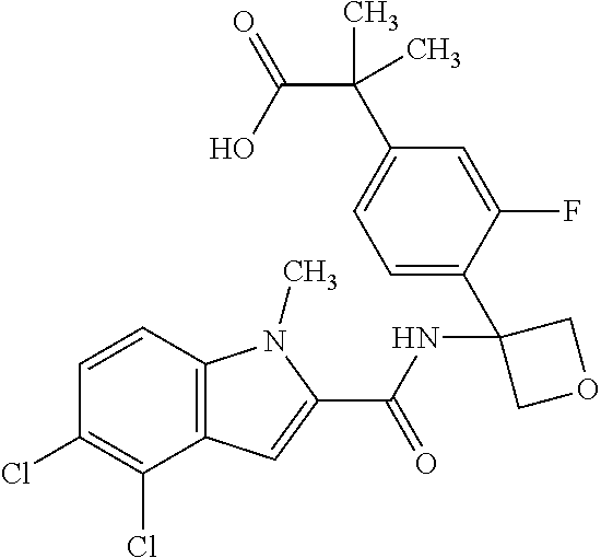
C12=C(C=CC(Cl)=C1Cl)N(C)C(C(NC1(C3=CC=C(C(C(=O)O)(C)C)C=C3F)COC1)=O)=C2
